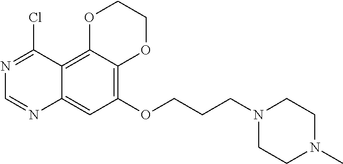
C12=CC(OCCCN3CCN(C)CC3)=C3C(=C1C(Cl)=NC=N2)OCCO3
